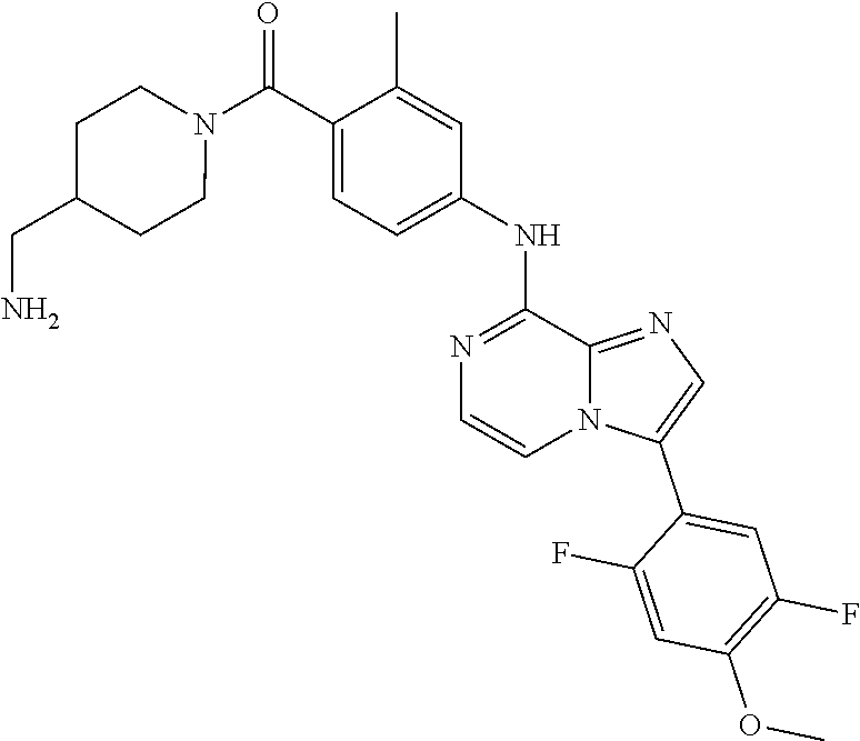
N1(C(C2=CC=C(NC3=NC=CN4C3=NC=C4C3=CC(F)=C(OC)C=C3F)C=C2C)=O)CCC(CN)CC1
